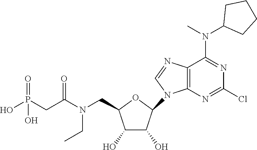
O1C(CN(C(CP(O)(=O)O)=O)CC)C(O)C(O)C1N1C=NC2=C1N=C(Cl)N=C2N(C1CCCC1)C
